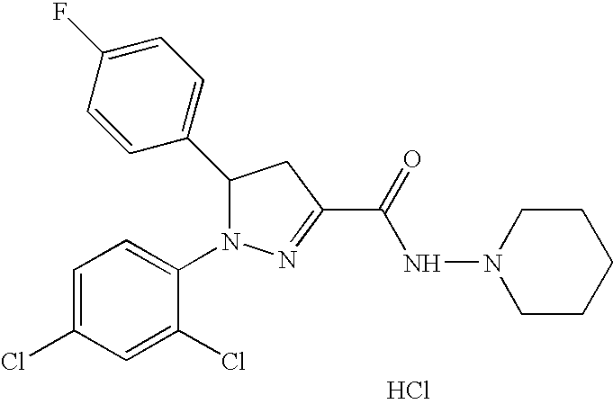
C1(C2N(C3=CC=C(Cl)C=C3Cl)N=C(C(=O)NN3CCCCC3)C2)=CC=C(F)C=C1.Cl
